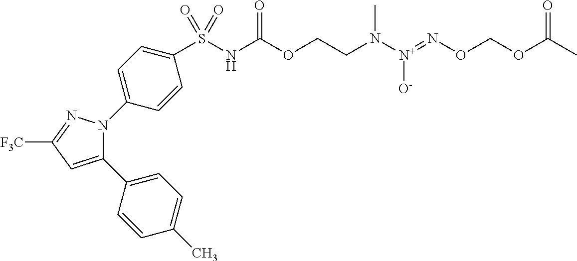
C1(C2=CC=C(C)C=C2)=CC([F3C])=NN1C1=CC=C(S(NC(OCCN([N+](=NOCOC(C)=O)[O-])C)=O)(=O)=O)C=C1
